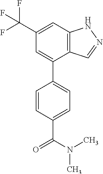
C12=C(C=C(C(F)(F)F)C=C1C1=CC=C(C(N(C)C)=O)C=C1)NN=C2
